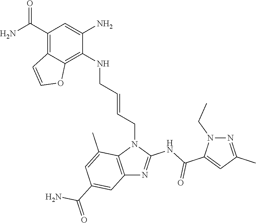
C1(C(N)=O)=C2C(=C(NCC=CCN3C4=C(N=C3NC(C3=CC(C)=NN3CC)=O)C=C(C(=O)N)C=C4C)C(N)=C1)OC=C2
